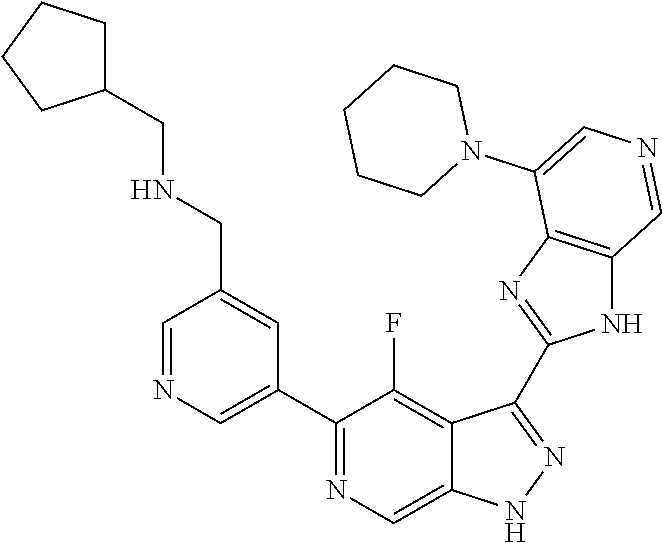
C1(C2=CN=CC(CNCC3CCCC3)=C2)=NC=C2C(=C1F)C(C1=NC3=C(N1)C=NC=C3N1CCCCC1)=NN2
